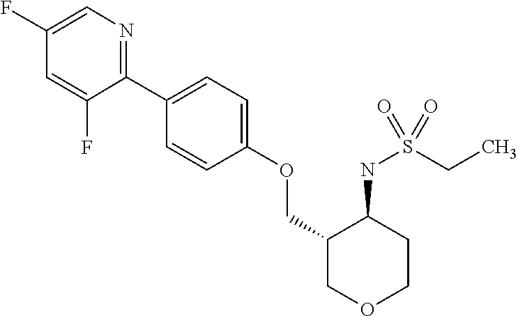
C1(C2=CC=C(OCC3COCCC3NS(CC)(=O)=O)C=C2)=NC=C(F)C=C1F
